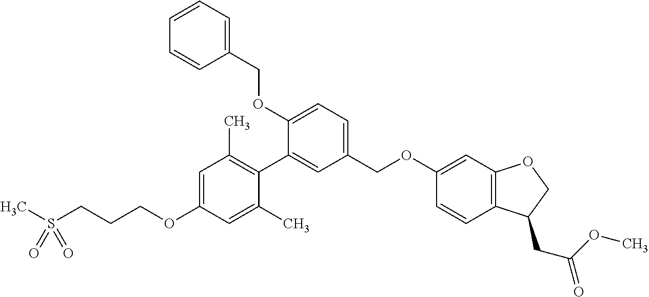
CS(CCCOC1=CC(C)=C(C2=CC(COC3=CC4=C(C=C3)C(CC(OC)=O)CO4)=CC=C2OCC2=CC=CC=C2)C(C)=C1)(=O)=O
